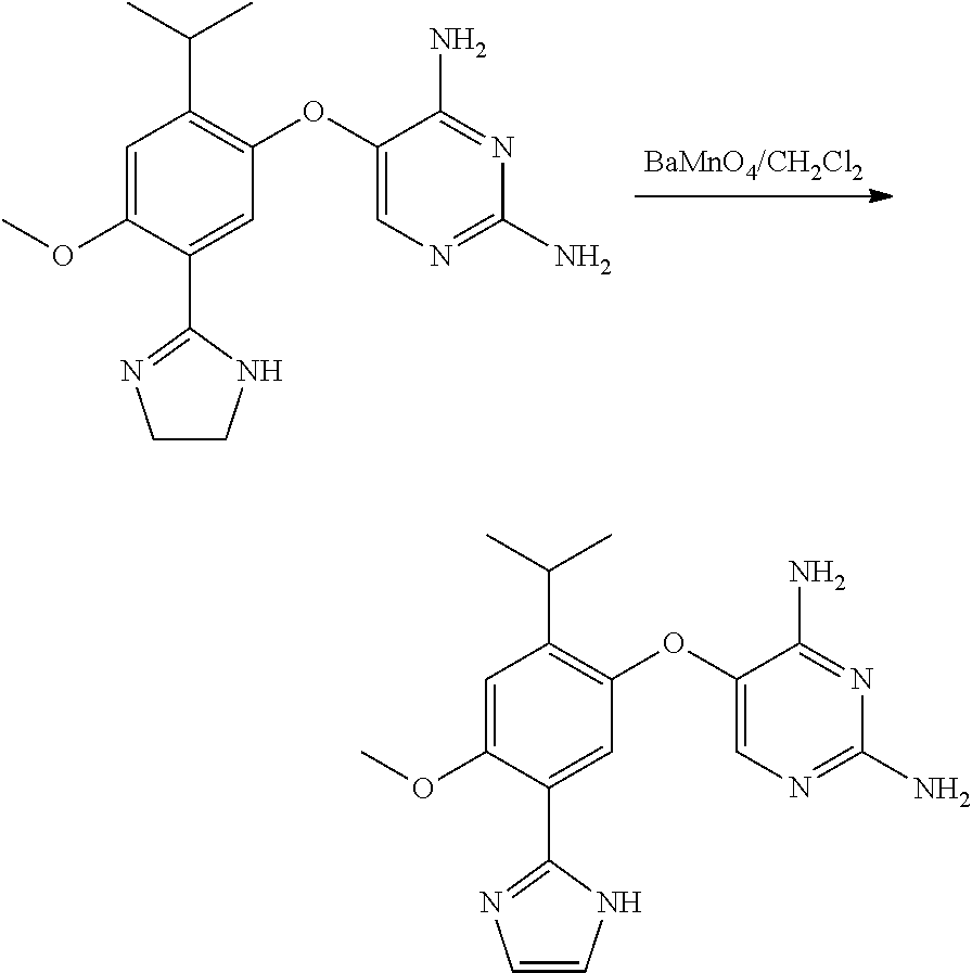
C1=C(OC)C(C2=NCCN2)=CC(OC2=CN=C(N)N=C2N)=C1C(C)C.C1=C(OC)C(C2=NC=CN2)=CC(OC2=CN=C(N)N=C2N)=C1C(C)C
